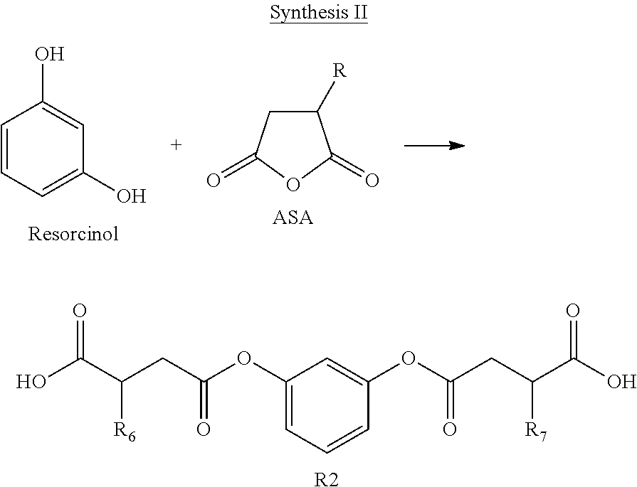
C1=CC=C(O)C=C1O.C1([R])CC(=O)OC1=O.[ASA].C1(OC(CC(C(O)=O)[R6])=O)=CC=CC(OC(CC(C(O)=O)[R7])=O)=C1.[R2]
